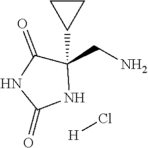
C1(CN)(C2CC2)C(=O)NC(=O)N1.[H]Cl
